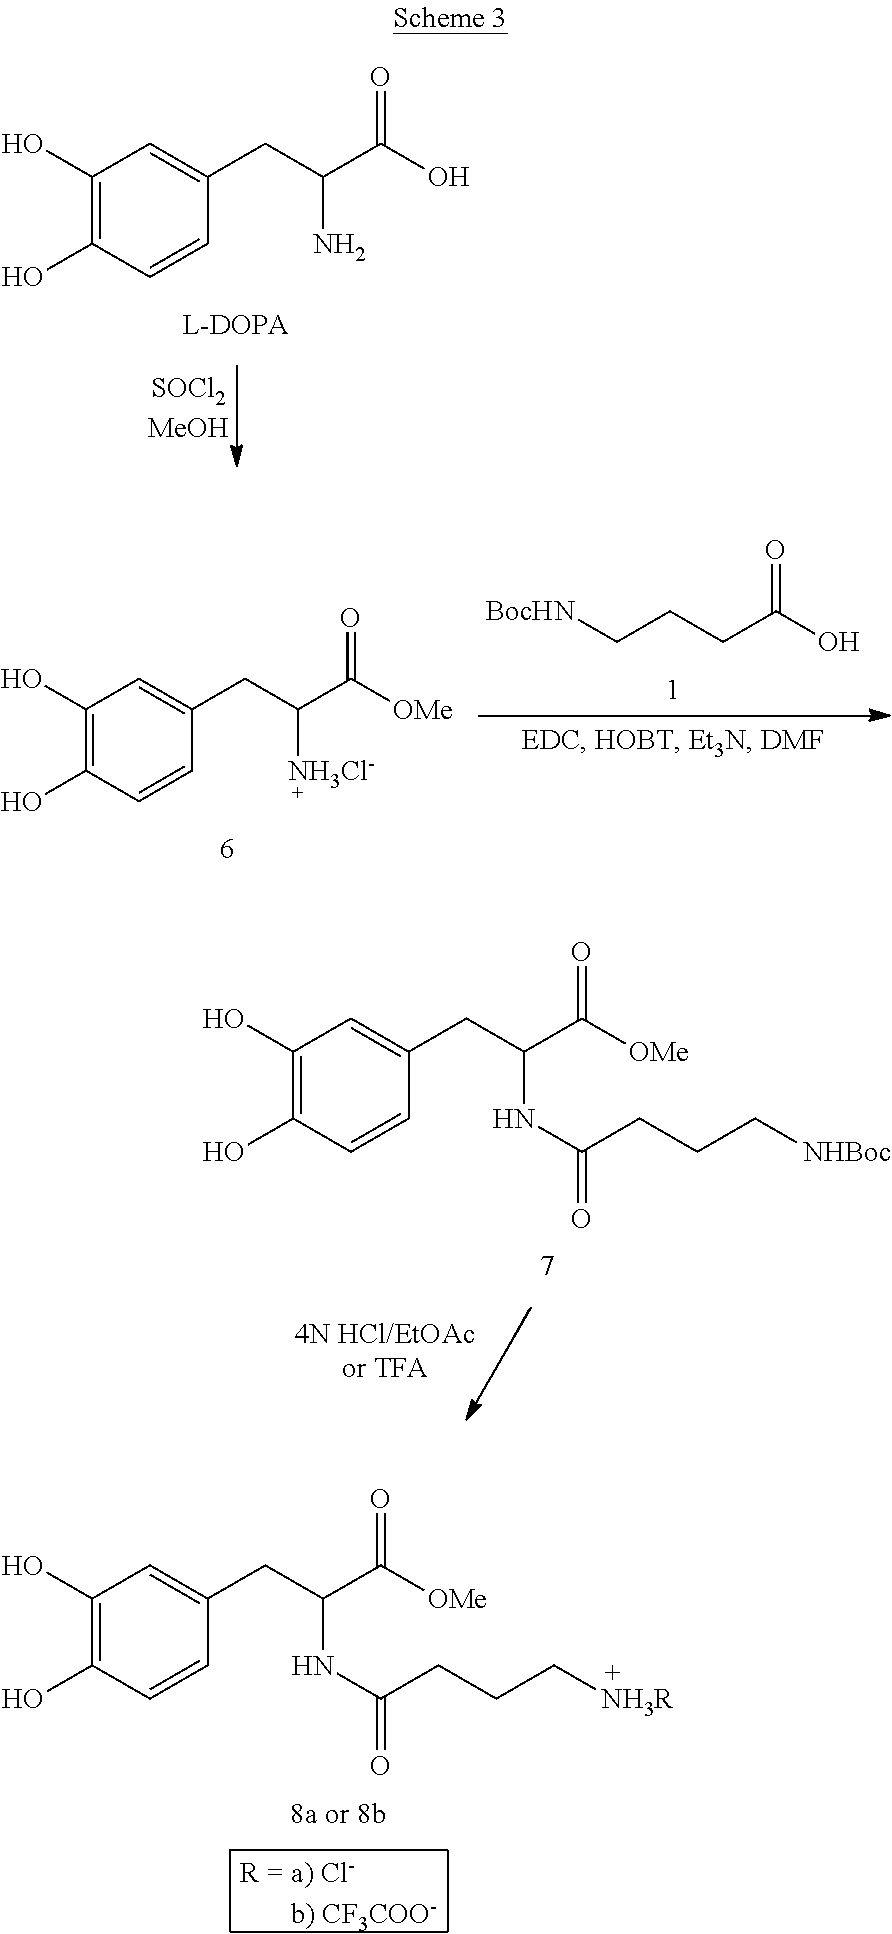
C1(O)=C(O)C=CC(CC(C(O)=O)N)=C1.[BocHN]CCCC(O)=O.C1(O)=C(O)C=CC(CC(C([OMe])=O)[NH3Cl-])=C1.C1(O)=C(O)C=CC(CC(C([OMe])=O)NC(CCC[NH3R])=O)=C1.C1(O)=C(O)C=CC(CC(C([OMe])=O)NC(CCC[NHBoc])=O)=C1
